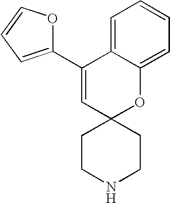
C1(C2=CC=CO2)=CC2(OC3=CC=CC=C13)CCNCC2
